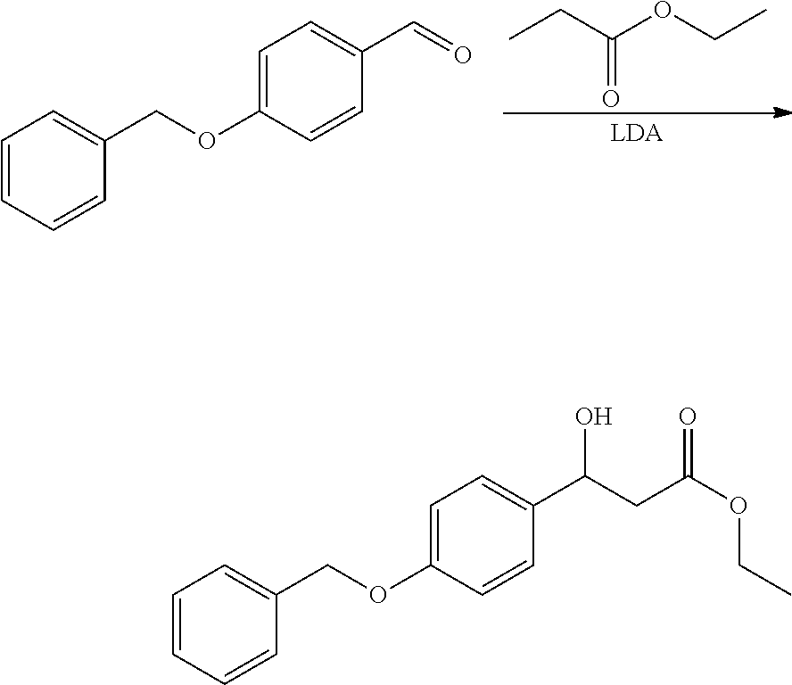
CCC(OCC)=O.C1=CC=CC(COC2=CC=C(C=O)C=C2)=C1.C1=CC=CC(COC2=CC=C(C(CC(OCC)=O)O)C=C2)=C1
